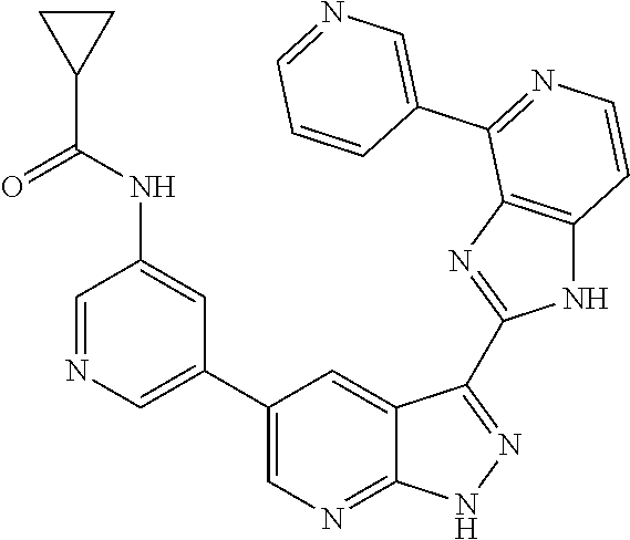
C1=NC=C(C2=CN=C3C(=C2)C(C2=NC4=C(N2)C=CN=C4C2=CN=CC=C2)=NN3)C=C1NC(C1CC1)=O
